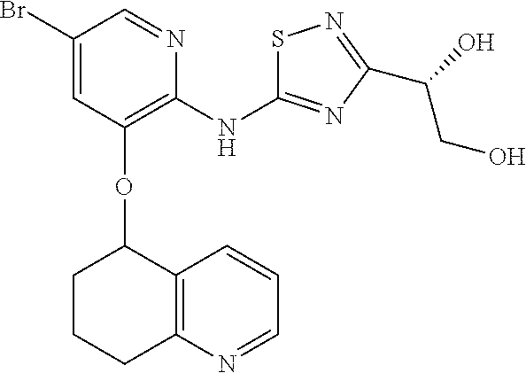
C1(Br)=CC(OC2CCCC3=C2C=CC=N3)=C(NC2=NC(C(CO)O)=NS2)N=C1
